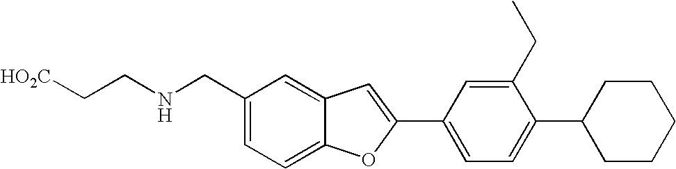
[HO2C]CCNCC1=CC=C2C(=C1)C=C(C1=CC=C(C3CCCCC3)C(CC)=C1)O2
